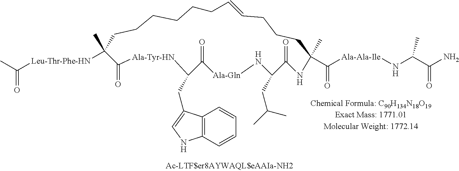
CC([Leu-Thr-Phe-HN]C1(C)CCCCCCC=CCCCC(C)(C([Ala-Ala-Ile]NC(C(N)=O)C)=O)NC(=O)C(CC(C)C)N[Ala-Gln]C(=O)C(CC2=CNC3=C2C=CC=C3)[Ala-Tyr-HN]C1=O)=O
